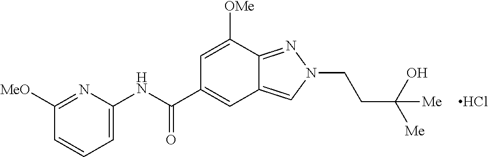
[MeO]C1=NC(NC(C2=CC3=CN(CCC([Me])(O)[Me])N=C3C([OMe])=C2)=O)=CC=C1.Cl
